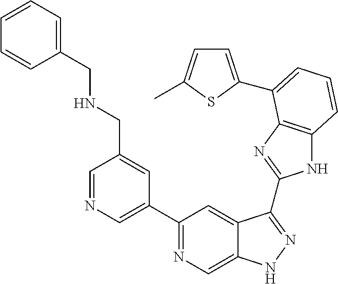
C1=NC=C(C2=NC=C3C(=C2)C(C2=NC4=C(N2)C=CC=C4C2=CC=C(C)S2)=NN3)C=C1CNCC1=CC=CC=C1
